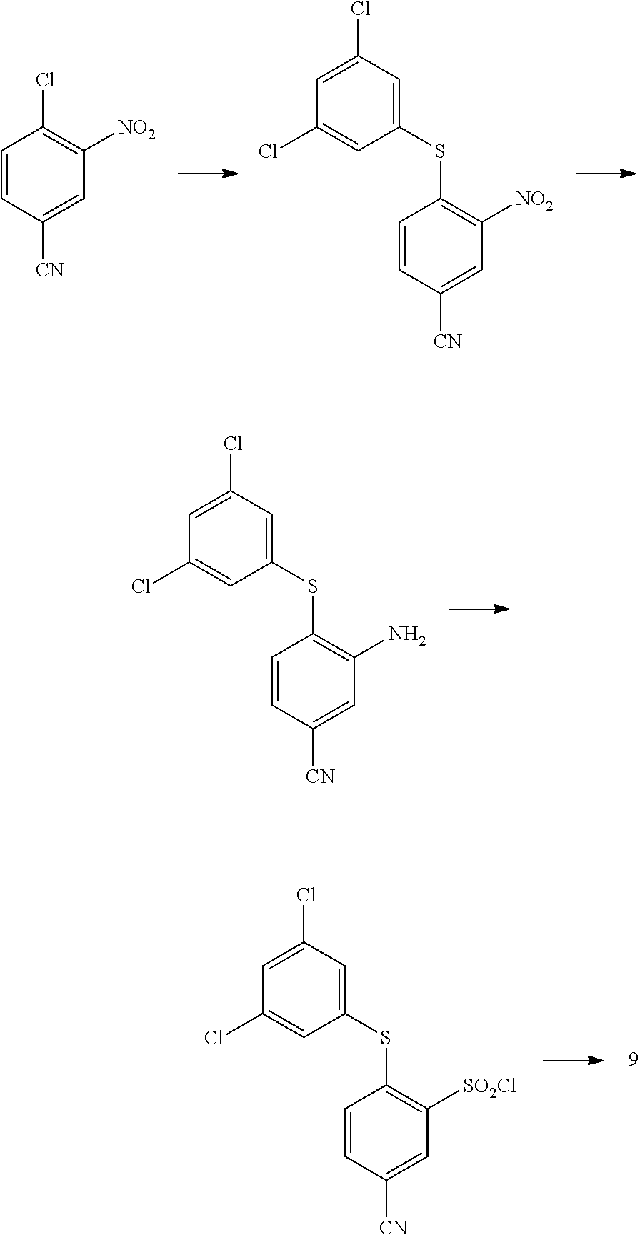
C1=CC([CN])=CC([NO2])=C1Cl.C1=C(Cl)C=C(SC2=C([NO2])C=C([CN])C=C2)C=C1Cl.C1=C(Cl)C=C(SC2=C(N)C=C([CN])C=C2)C=C1Cl.C1=C(Cl)C=C(SC2=C([SO2Cl])C=C([CN])C=C2)C=C1Cl
